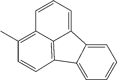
C12=CC=CC3=C(C)C=CC(=C13)C1=CC=CC=C21
